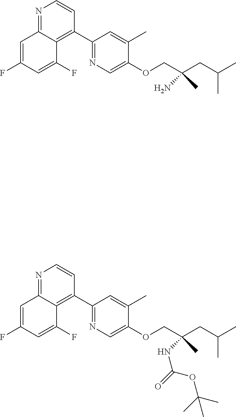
N1=C2C(=C(C3=NC=C(OCC(CC(C)C)(N)C)C(C)=C3)C=C1)C(F)=CC(F)=C2.N1=C2C(=C(C3=NC=C(OCC(CC(C)C)(NC(=O)OC(C)(C)C)C)C(C)=C3)C=C1)C(F)=CC(F)=C2
